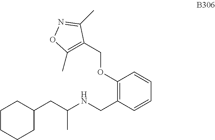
O(C1=C(CNC(CC2CCCCC2)C)C=CC=C1)CC1=C(C)ON=C1C
